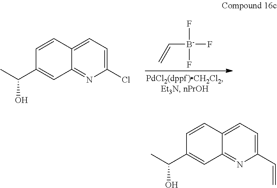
C12=NC(Cl)=CC=C1C=CC(C(C)O)=C2.C([B-](F)(F)F)=C.C12=NC(C=C)=CC=C1C=CC(C(C)O)=C2
